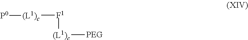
[(L1)c]([PEG])[F1][(L1)c][P0]
